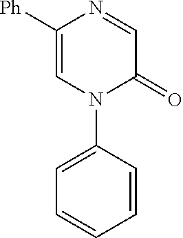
C1=C([Ph])N=CC(=O)N1C1=CC=CC=C1
